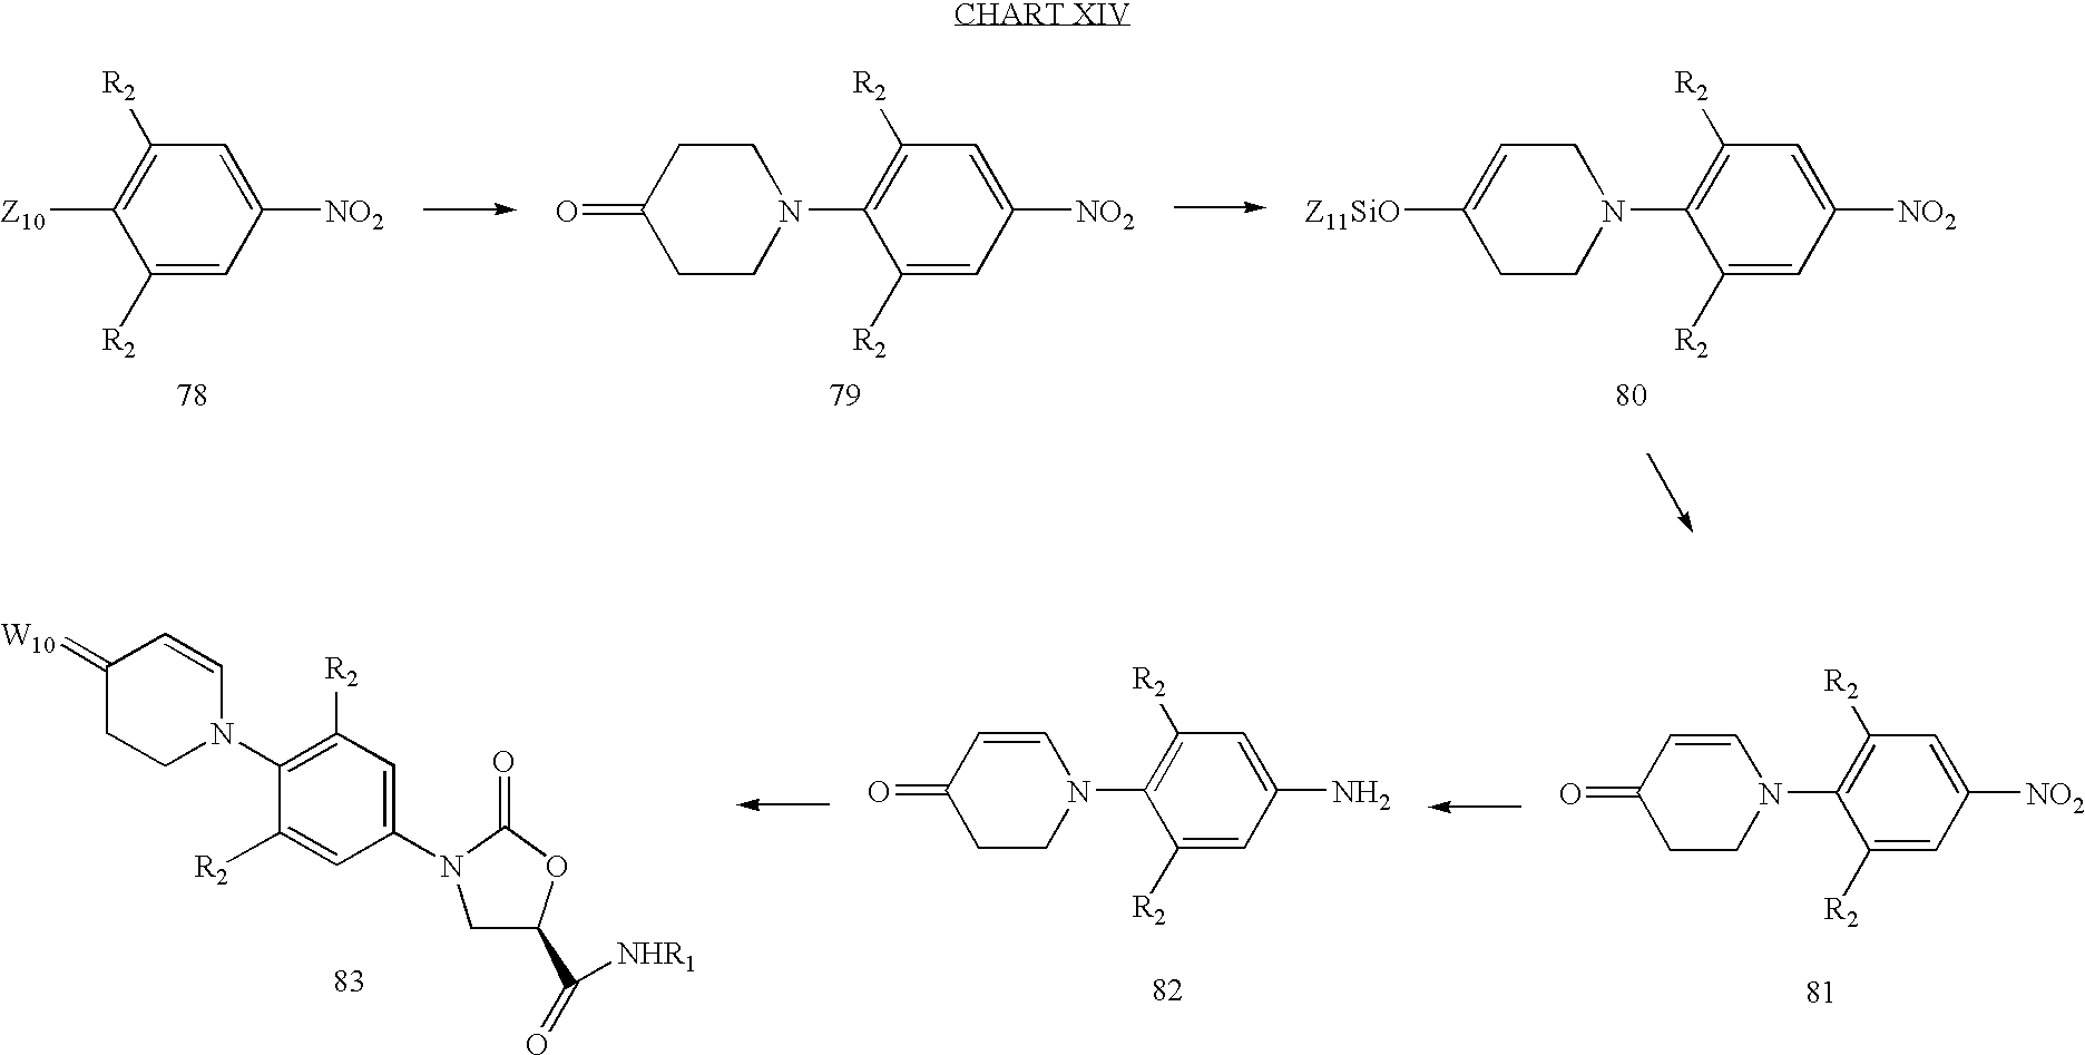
C1([R2])=CC([NO2])=CC([R2])=C1[Z10].C1([R2])=CC([NO2])=CC([R2])=C1N1CCC(=O)CC1.C1([R2])=CC([NO2])=CC([R2])=C1N1CC=C([Z11SiO])CC1.C1(N2CC(C(=O)[NHR1])OC2=O)=CC([R2])=C(N2C=CC(=[W10])CC2)C([R2])=C1.C1([R2])=CC([NO2])=CC([R2])=C1N1C=CC(=O)CC1.C1([R2])=CC(N)=CC([R2])=C1N1C=CC(=O)CC1
